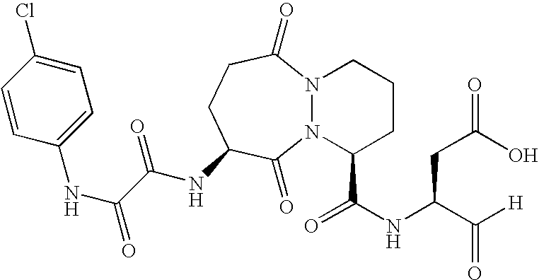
N12N(C(=O)CCC(NC(C(NC3=CC=C(Cl)C=C3)=O)=O)C1=O)CCCC2C(NC(C([H])=O)CC(O)=O)=O
